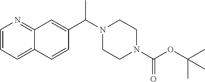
C1=CC=C2C(=N1)C=C(C(N1CCN(C(OC(C)(C)C)=O)CC1)C)C=C2
